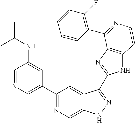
C1=NC=C(C2=NC=C3C(=C2)C(C2=NC4=C(N2)C=CN=C4C2=C(F)C=CC=C2)=NN3)C=C1NC(C)C
